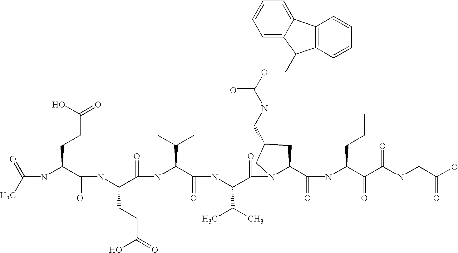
C(NC(C(NC(C(=O)NC(C(=O)NC(C(=O)N1C(C(=O)NC(C(=O)C(NCC(O)=O)=O)CCC)CC(CNC(OCC2C3=C(C=CC=C3)C3=CC=CC=C23)=O)C1)C(C)C)C(C)C)CCC(=O)O)=O)CCC(=O)O)(C)=O
